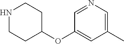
N1CCC(OC2=CC(C)=CN=C2)CC1
